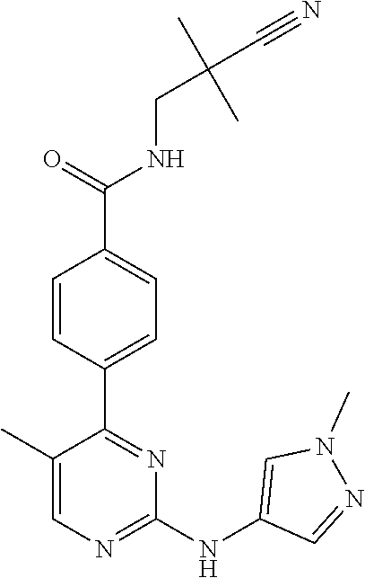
C(CNC(C1=CC=C(C2=NC(NC3=CN(C)N=C3)=NC=C2C)C=C1)=O)(C#N)(C)C
